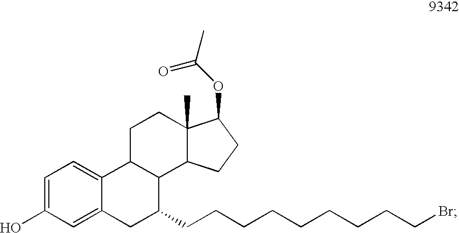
C12=CC(O)=CC=C1C1C(C3C(C)(CC1)C(OC(C)=O)CC3)C(CCCCCCCCCBr)C2
